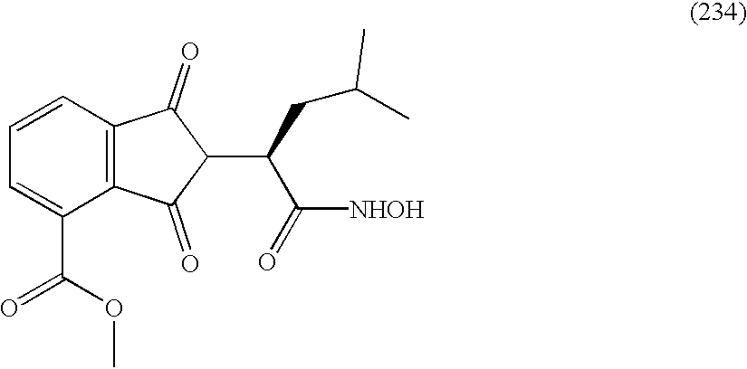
C1=CC2=C(C(C(OC)=O)=C1)C(=O)C(C(C([NHOH])=O)CC(C)C)C2=O
